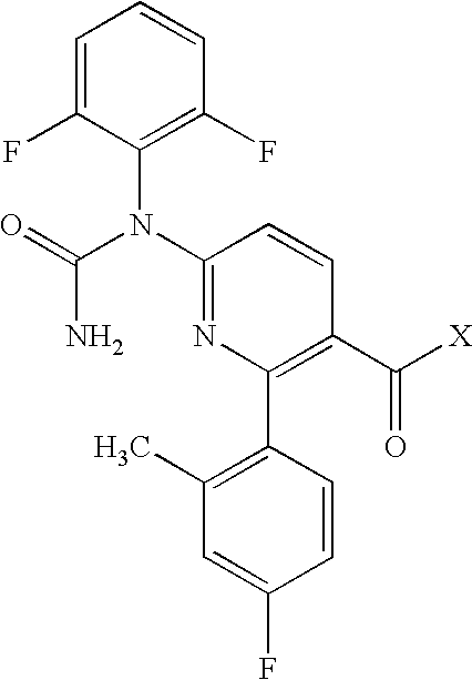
C1=C(F)C(N(C2=NC(C3=C(C)C=C(F)C=C3)=C(C([X])=O)C=C2)C(N)=O)=C(F)C=C1
